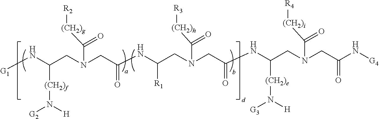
[G1]NC(CN(CC(NC(CN(CC(NC(CN(CC(N[G4])=O)C(=O)[(CH2)i][R4])[(CH2)e]N([G3])[H])=O)C(=O)[(CH2)h][R3])[R1])=O)C(=O)[(CH2)g][R2])[(CH2)f]N([G2])[H]
